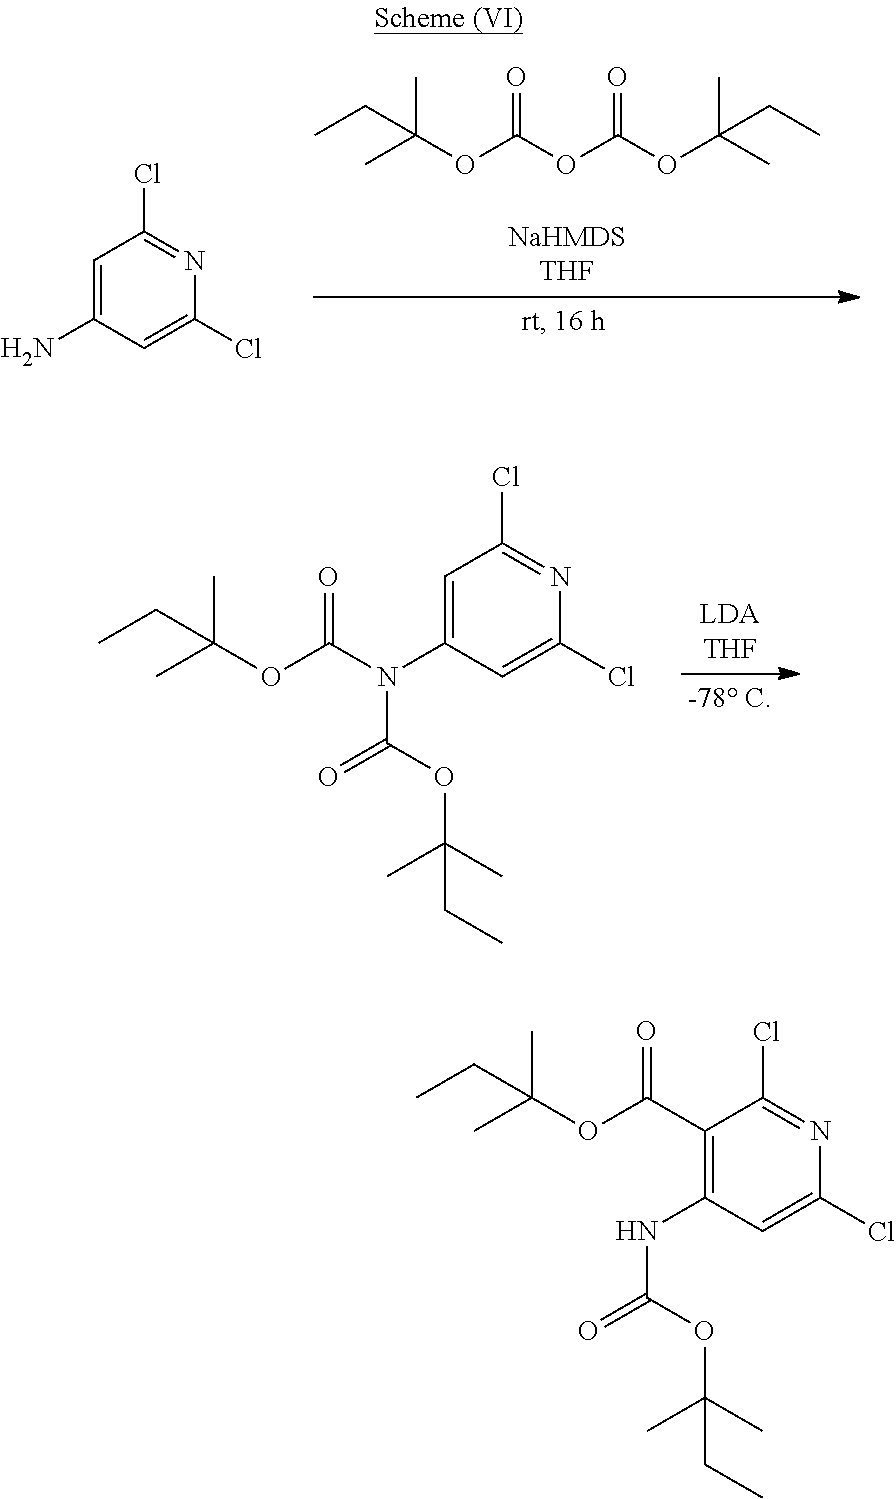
C1=C(N)C=C(Cl)N=C1Cl.CCC(OC(OC(OC(C)(C)CC)=O)=O)(C)C.C1=C(N(C(OC(C)(C)CC)=O)C(OC(C)(C)CC)=O)C=C(Cl)N=C1Cl.C1(C(OC(C)(C)CC)=O)=C(NC(OC(C)(C)CC)=O)C=C(Cl)N=C1Cl
